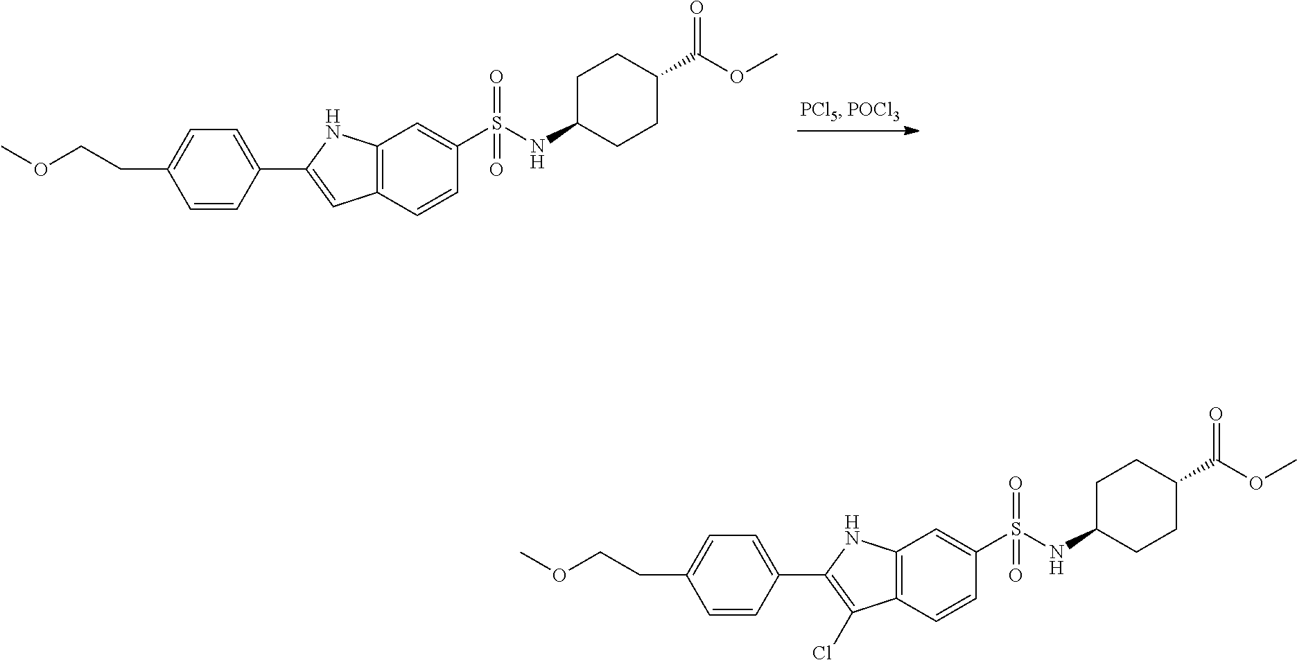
C1C(NS(=O)(=O)C2=CC3=C(C=C2)C=C(C2=CC=C(CCOC)C=C2)N3)CCC(C(OC)=O)C1.C1C(NS(=O)(=O)C2=CC3=C(C=C2)C(Cl)=C(C2=CC=C(CCOC)C=C2)N3)CCC(C(OC)=O)C1
